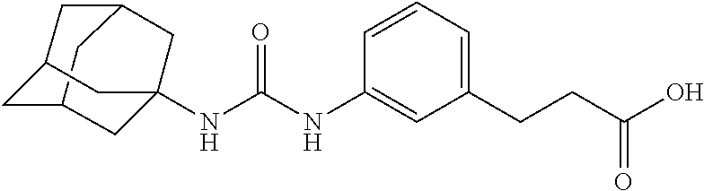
N(C(NC1=CC(CCC(O)=O)=CC=C1)=O)C12CC3CC(CC(C1)C3)C2
